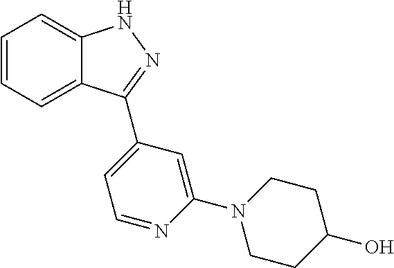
C1=CC=C2C(=C1)NN=C2C1=CC=NC(N2CCC(O)CC2)=C1
